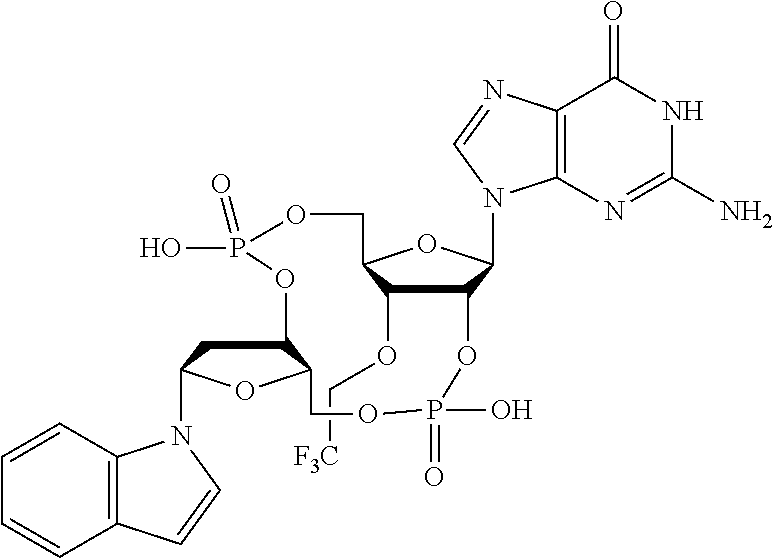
C12=C(C=CC=C1)N(C1CC3C(O1)COP(O)(=O)OC1C(N4C5=C(C(=O)NC(N)=N5)N=C4)OC(COP(=O)(O)O3)C1OC[F3C])C=C2
